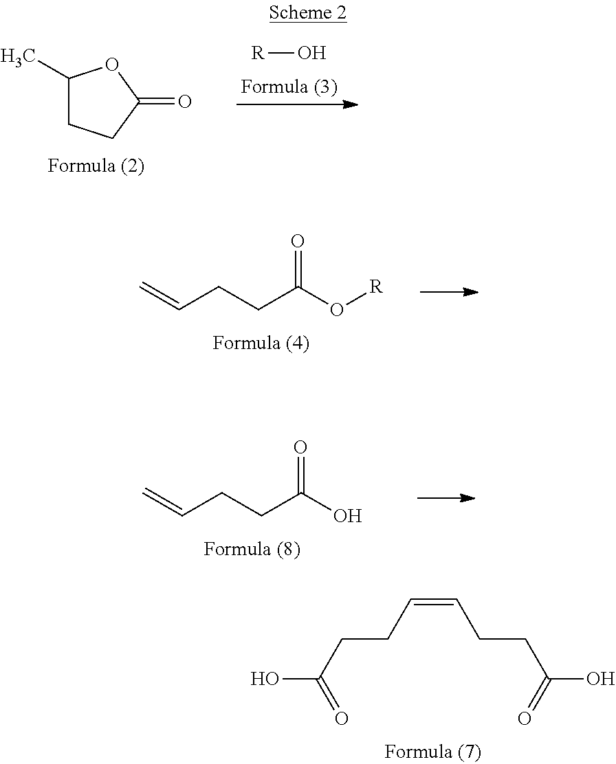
C1(C)CCC(=O)O1.[R]O.C=CCCC(O[R])=O.OC(CCC=CCCC(O)=O)=O.C=CCCC(O)=O
